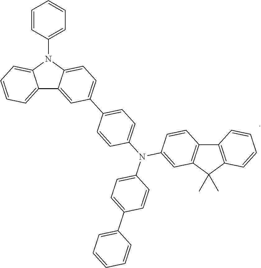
C12=CC=CC=C1N(C1=CC=CC=C1)C1=CC=C(C3=CC=C(N(C4=CC=C(C5=CC=CC=C5)C=C4)C4=CC5=C(C=C4)C4=C(C5(C)C)C=CC=C4)C=C3)C=C21
